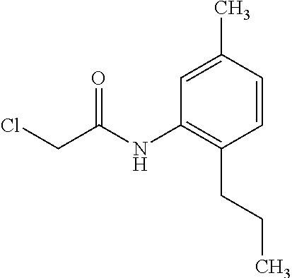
C1=CC(C)=CC(NC(CCl)=O)=C1CCC
